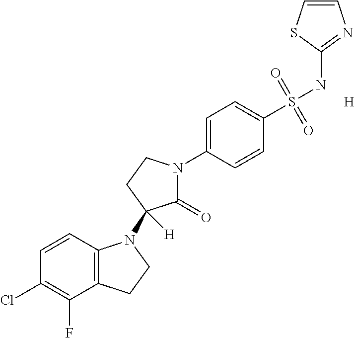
C12=C(C=CC(Cl)=C1F)N(C1([H])C(=O)N(C3=CC=C(S(NC4=NC=CS4)(=O)=O)C=C3)CC1)CC2.[H]
